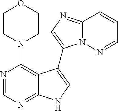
N1(C2=C3C(=NC=N2)NC=C3C2=CN=C3N2N=CC=C3)CCOCC1
